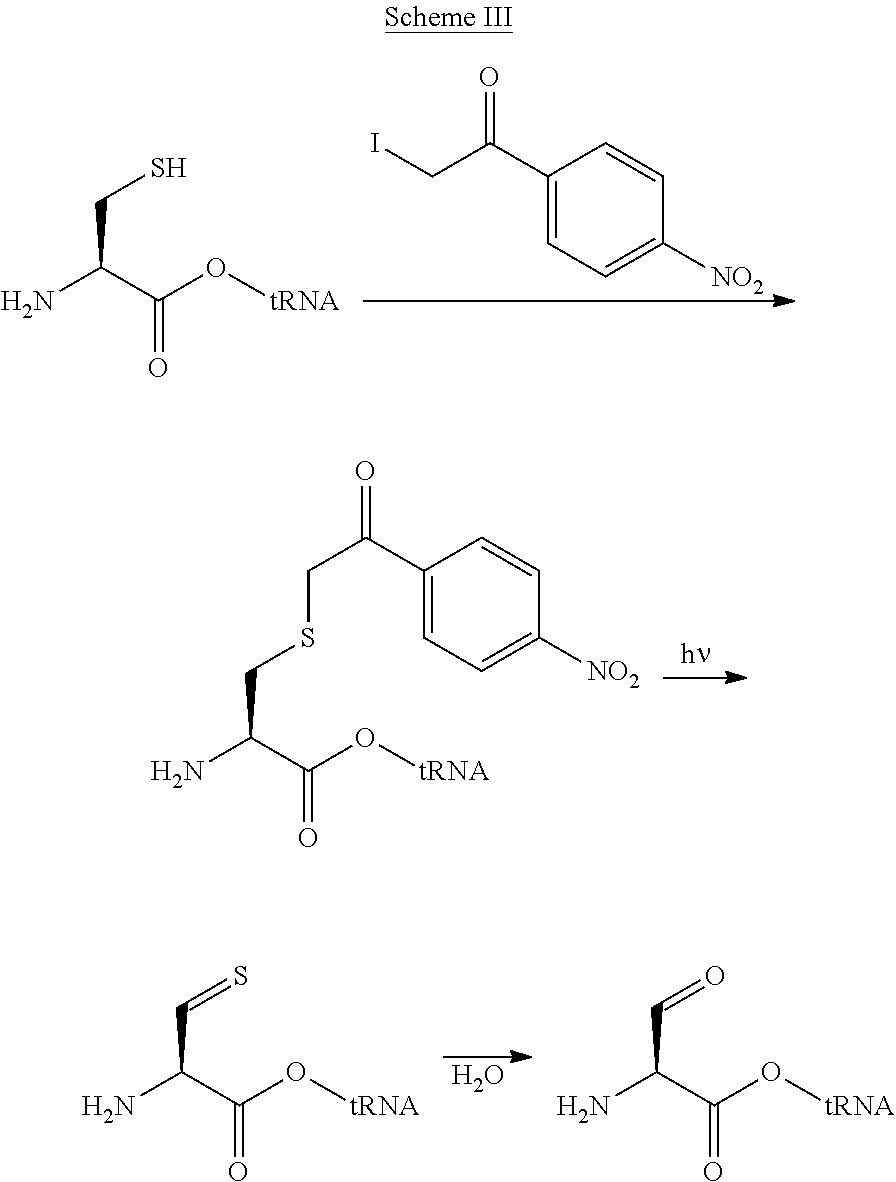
C1(C(=O)CI)=CC=C([NO2])C=C1.NC(C(O[tRNA])=O)CS.NC(C(O[tRNA])=O)CSCC(C1=CC=C([NO2])C=C1)=O.O.NC(C(O[tRNA])=O)C=S.NC(C(O[tRNA])=O)C=O
